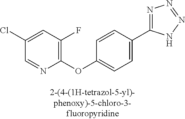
C1(OC2=CC=C(C3=NN=NN3)C=C2)=C(F)C=C(Cl)C=N1
